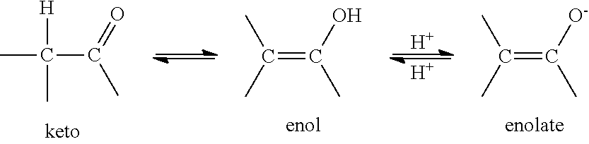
CC(C)=C([O-])C.[H].[H].CC(C)=C(O)C.CC([H])(C)C(=O)C
